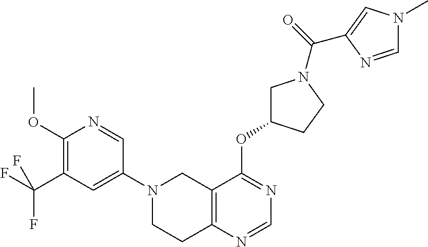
C1(N2CCC3=C(C2)C(OC2CN(C(=O)C4=CN(C)C=N4)CC2)=NC=N3)=CC(C(F)(F)F)=C(OC)N=C1
